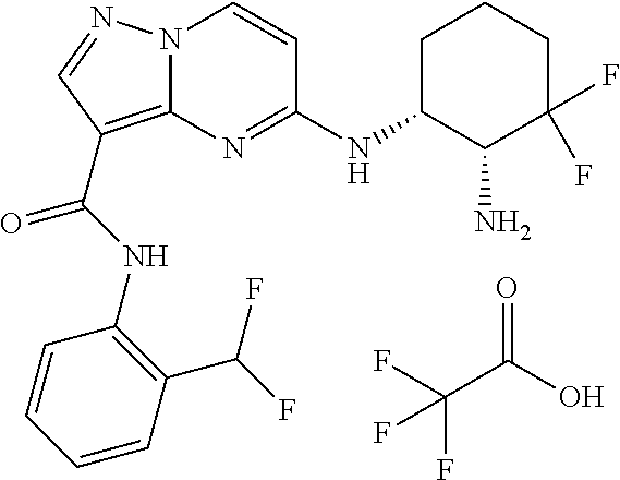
N(C(=O)C1=C2N(N=C1)C=CC(NC1C(N)C(F)(F)CCC1)=N2)C1=C(C(F)F)C=CC=C1.FC(F)(C(=O)O)F
